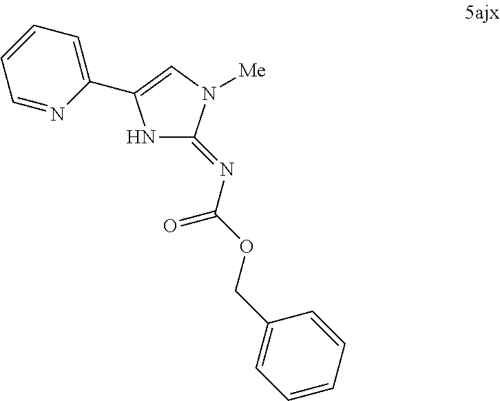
N1C(=NC(=O)OCC2=CC=CC=C2)N([Me])C=C1C1=CC=CC=N1
